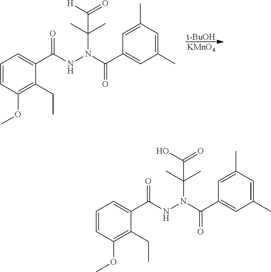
[t-BuOH].[KMnO4].N(N(C(C1=CC(C)=CC(C)=C1)=O)C(C)(C)C([H])=O)C(C1=CC=CC(OC)=C1CC)=O.N(N(C(C1=CC(C)=CC(C)=C1)=O)C(C)(C)C(O)=O)C(C1=CC=CC(OC)=C1CC)=O
